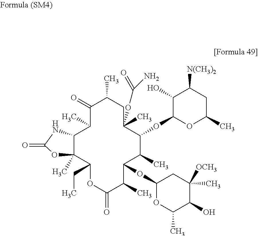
C1(=O)C(C)C2C(C)(C(CC)OC(=O)C(C)C(OC3OC(C)C(O)C(C)([OCH3])C3)C(C)C(OC3OC(C)CC([N(CH3)2])C3O)C(C)(OC(N)=O)CC1C)OC(=O)N2
